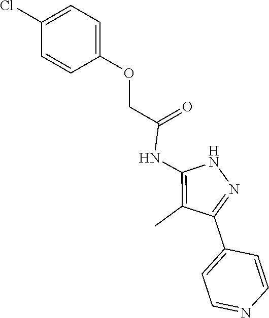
N1C(NC(COC2=CC=C(Cl)C=C2)=O)=C(C)C(C2=CC=NC=C2)=N1
